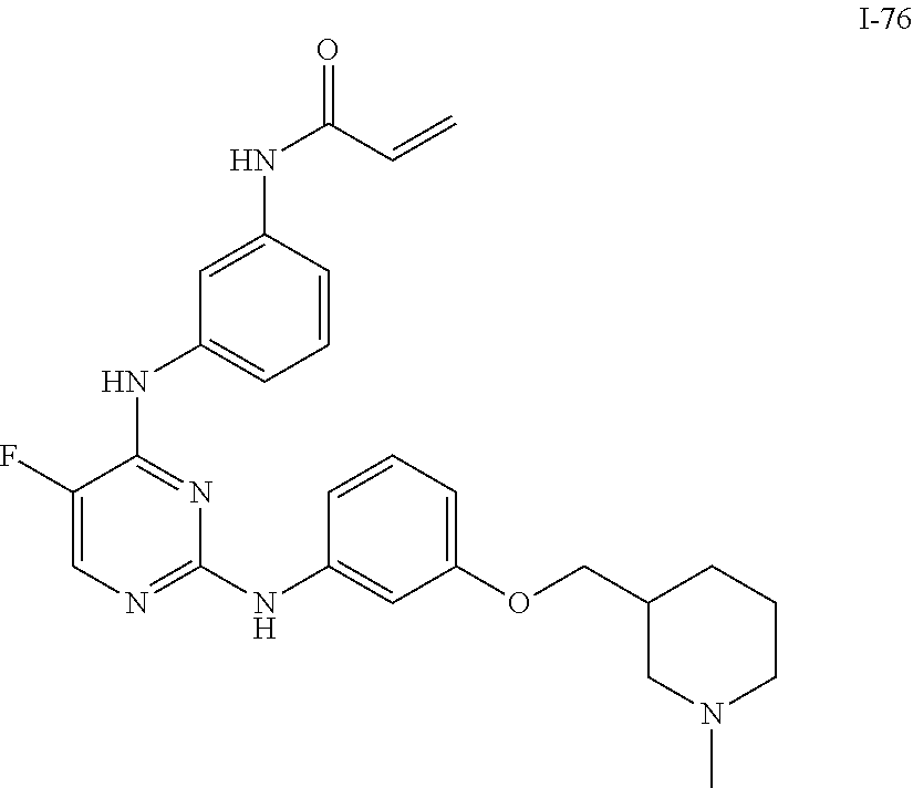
C1=CC(NC(C=C)=O)=CC(NC2=NC(NC3=CC(OCC4CN(C)CCC4)=CC=C3)=NC=C2F)=C1
